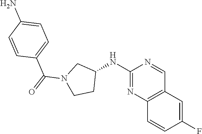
C1(NC2CN(C(=O)C3=CC=C(N)C=C3)CC2)=NC2=C(C=N1)C=C(F)C=C2
